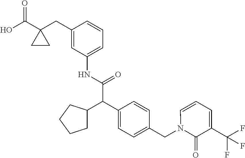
C1(C(O)=O)(CC2=CC(NC(C(C3=CC=C(CN4C(=O)C(C(F)(F)F)=CC=C4)C=C3)C3CCCC3)=O)=CC=C2)CC1
